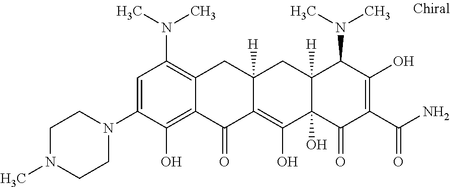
C12([H])C(O)(C(=O)C(C(N)=O)=C(O)C1N(C)C)C(O)=C1C([H])(C2)CC2=C(N(C)C)C=C(N3CCN(C)CC3)C(O)=C2C1=O
